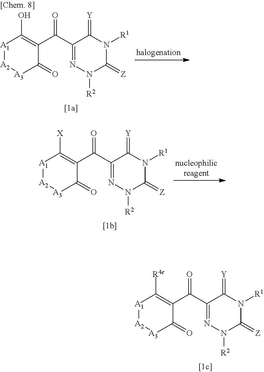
[A1]1[A2][A3]C(=O)C(C(C2=NN([R2])C(=[Z])N([R1])C2=[Y])=O)=C1O.[A1]1[A2][A3]C(=O)C(C(C2=NN([R2])C(=[Z])N([R1])C2=[Y])=O)=C1[X].[A1]1[A2][A3]C(=O)C(C(C2=NN([R2])C(=[Z])N([R1])C2=[Y])=O)=C1[R4e]
